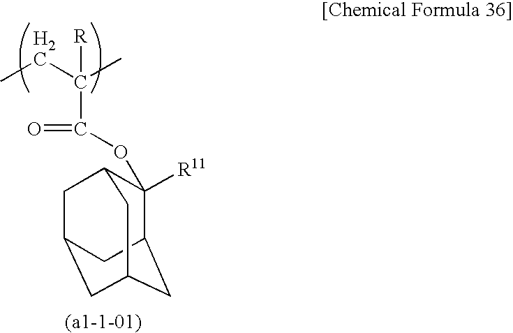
CCC(C)([R])C(=O)OC1([R11])C2CC3CC(CC1C3)C2
